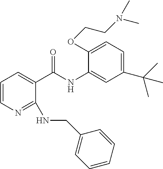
C1=CN=C(NCC2=CC=CC=C2)C(C(NC2=CC(C(C)(C)C)=CC=C2OCCN(C)C)=O)=C1
